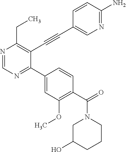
N1=CN=C(C2=CC(OC)=C(C(N3CC(O)CCC3)=O)C=C2)C(C#CC2=CN=C(N)C=C2)=C1CC
